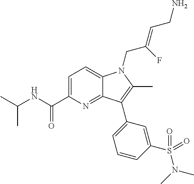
C1=C(C(=O)NC(C)C)N=C2C(=C1)N(CC(=CCN)F)C(C)=C2C1=CC=CC(S(N(C)C)(=O)=O)=C1
